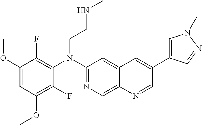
C1(F)=C(OC)C=C(OC)C(F)=C1N(C1=NC=C2C(=C1)C=C(C1=CN(C)N=C1)C=N2)CCNC
